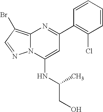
C1(C2=NC3=C(Br)C=NN3C(NC(CO)C)=C2)=C(Cl)C=CC=C1
